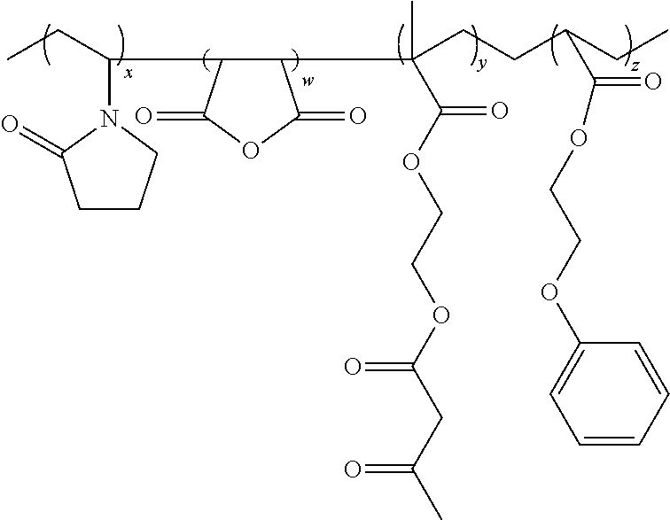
CCC(C1C(C(CCC(CC)C(OCCOC2=CC=CC=C2)=O)(C(OCCOC(=O)CC(=O)C)=O)C)C(=O)OC1=O)N1C(=O)CCC1
